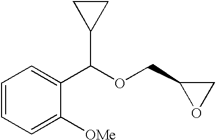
C1=CC=C([OMe])C(C(OCC2OC2)C2CC2)=C1
